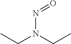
N(N(CC)CC)=O
